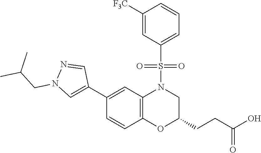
C1(C2=CN(CC(C)C)N=C2)=CC2=C(C=C1)OC(CCC(O)=O)CN2S(=O)(=O)C1=CC=CC([F3C])=C1
